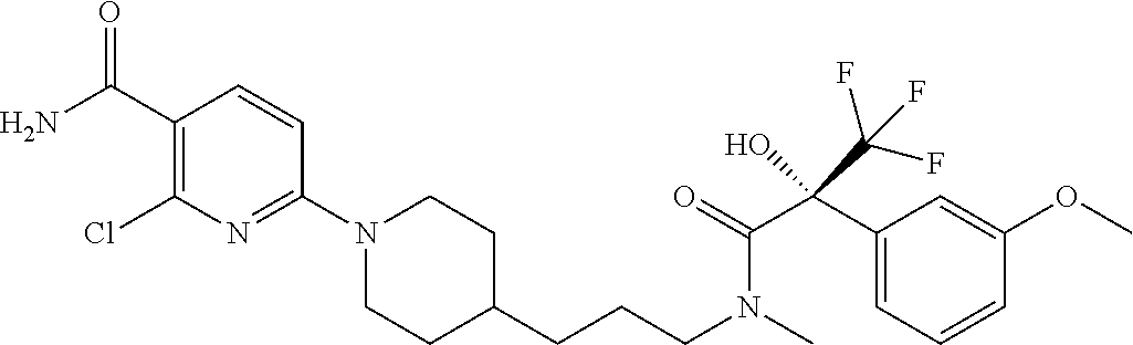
C1(C(=O)N)=C(Cl)N=C(N2CCC(CCCN(C)C(=O)C(C3=CC=CC(OC)=C3)(O)C(F)(F)F)CC2)C=C1
